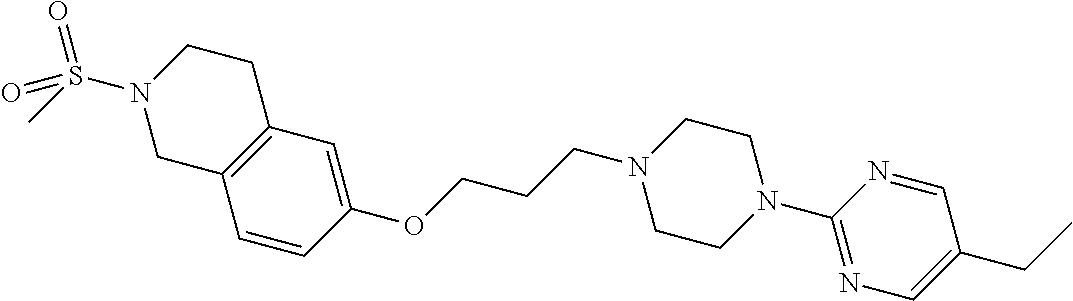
C1=CC(OCCCN2CCN(C3=NC=C(CC)C=N3)CC2)=CC2=C1CN(S(C)(=O)=O)CC2
